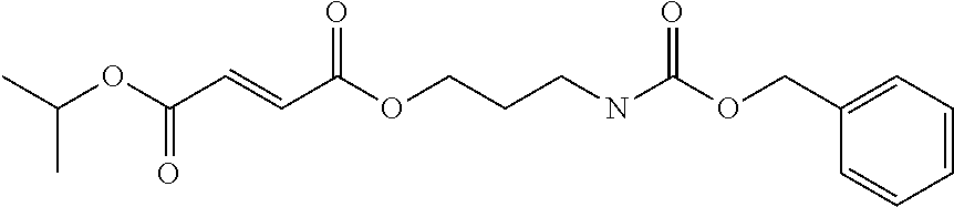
CC(OC(C=CC(OCCCNC(OCC1=CC=CC=C1)=O)=O)=O)C
